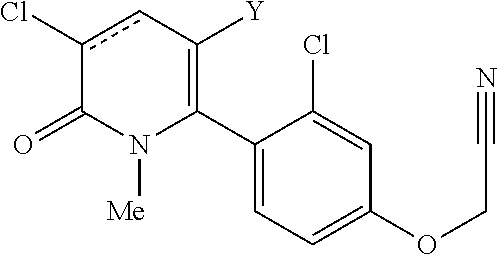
C1(C2=C([Y])cc(Cl)C(=O)N2[Me])=CC=C(OCC#N)C=C1Cl
